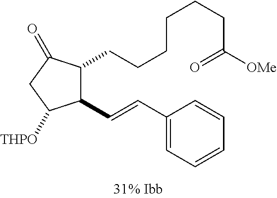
C1(C=CC2=CC=CC=C2)C(CCCCCCC([OMe])=O)C(=O)CC1[THPO]
